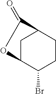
C1C2C(Br)CCC1C(=O)O2
